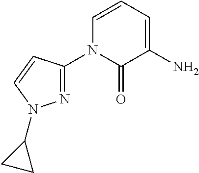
C1=CC=C(N)C(=O)N1C1=NN(C2CC2)C=C1
